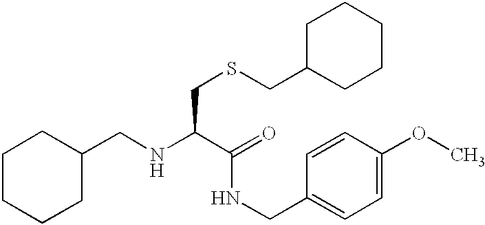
C1(CNC(C(=O)NCC2=CC=C(OC)C=C2)CSCC2CCCCC2)CCCCC1
